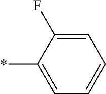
C1=C(F)C(*)=CC=C1
